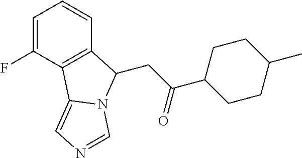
C1=C(F)C2=C(C=C1)C(CC(C1CCC(C)CC1)=O)N1C2=CN=C1
